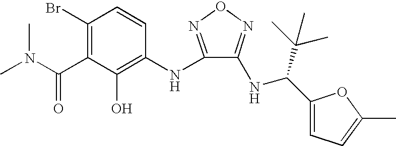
C1(Br)=C(C(N(C)C)=O)C(O)=C(NC2=NON=C2NC(C2=CC=C(C)O2)C(C)(C)C)C=C1
